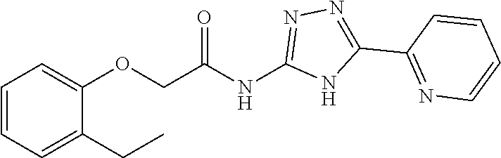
C1=CC=C(CC)C(OCC(NC2=NN=C(C3=NC=CC=C3)N2)=O)=C1
